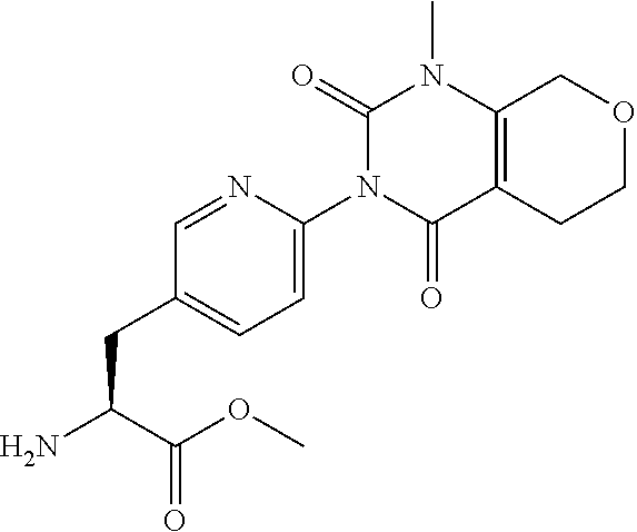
C1(=O)N(C2=CC=C(CC(N)C(OC)=O)C=N2)C(=O)C2=C(N1C)COCC2
